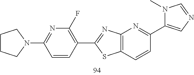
C1CCN(C2=NC(F)=C(C3=NC4=C(C=CC(C5=CN=CN5C)=N4)S3)C=C2)C1
